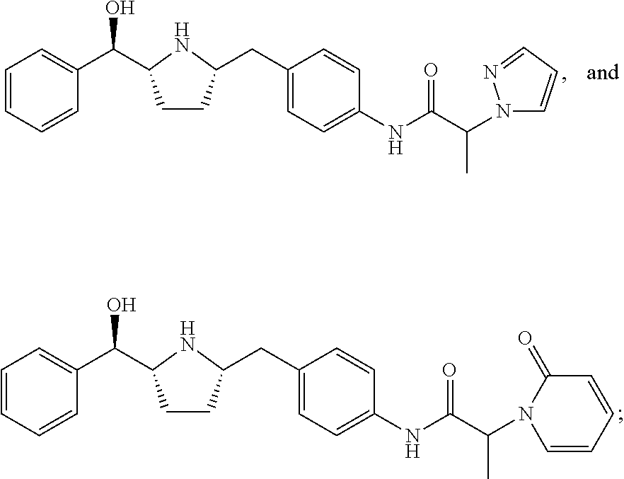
C1=CC=CC(C(O)C2CCC(CC3=CC=C(NC(=O)C(C)N4C=CC=CC4=O)C=C3)N2)=C1.C1=CC=CC(C(O)C2CCC(CC3=CC=C(NC(=O)C(C)N4C=CC=N4)C=C3)N2)=C1
